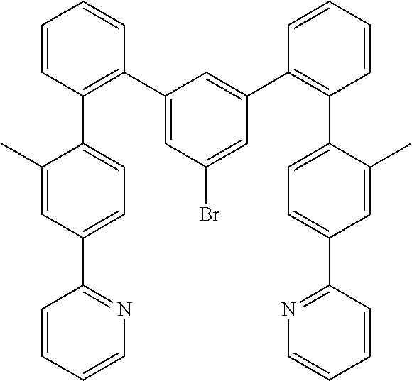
C1=CC=CN=C1C1=CC=C(C2=C(C3=CC(Br)=CC(C4=C(C5=CC=C(C6=NC=CC=C6)C=C5C)C=CC=C4)=C3)C=CC=C2)C(C)=C1
